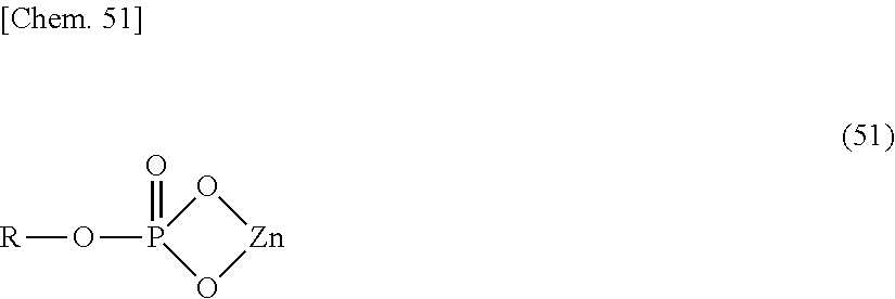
P1(O[R])(=O)O[Zn]O1
